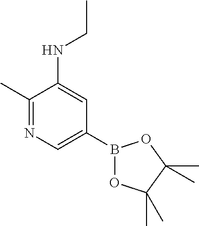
C1(C)=NC=C(B2OC(C)(C)C(C)(C)O2)C=C1NCC
